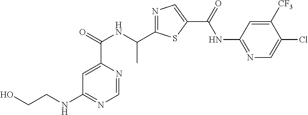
N1=C(C(NC(C2=CC(NCCO)=NC=N2)=O)C)SC(C(=O)NC2=NC=C(Cl)C([CF3])=C2)=C1
